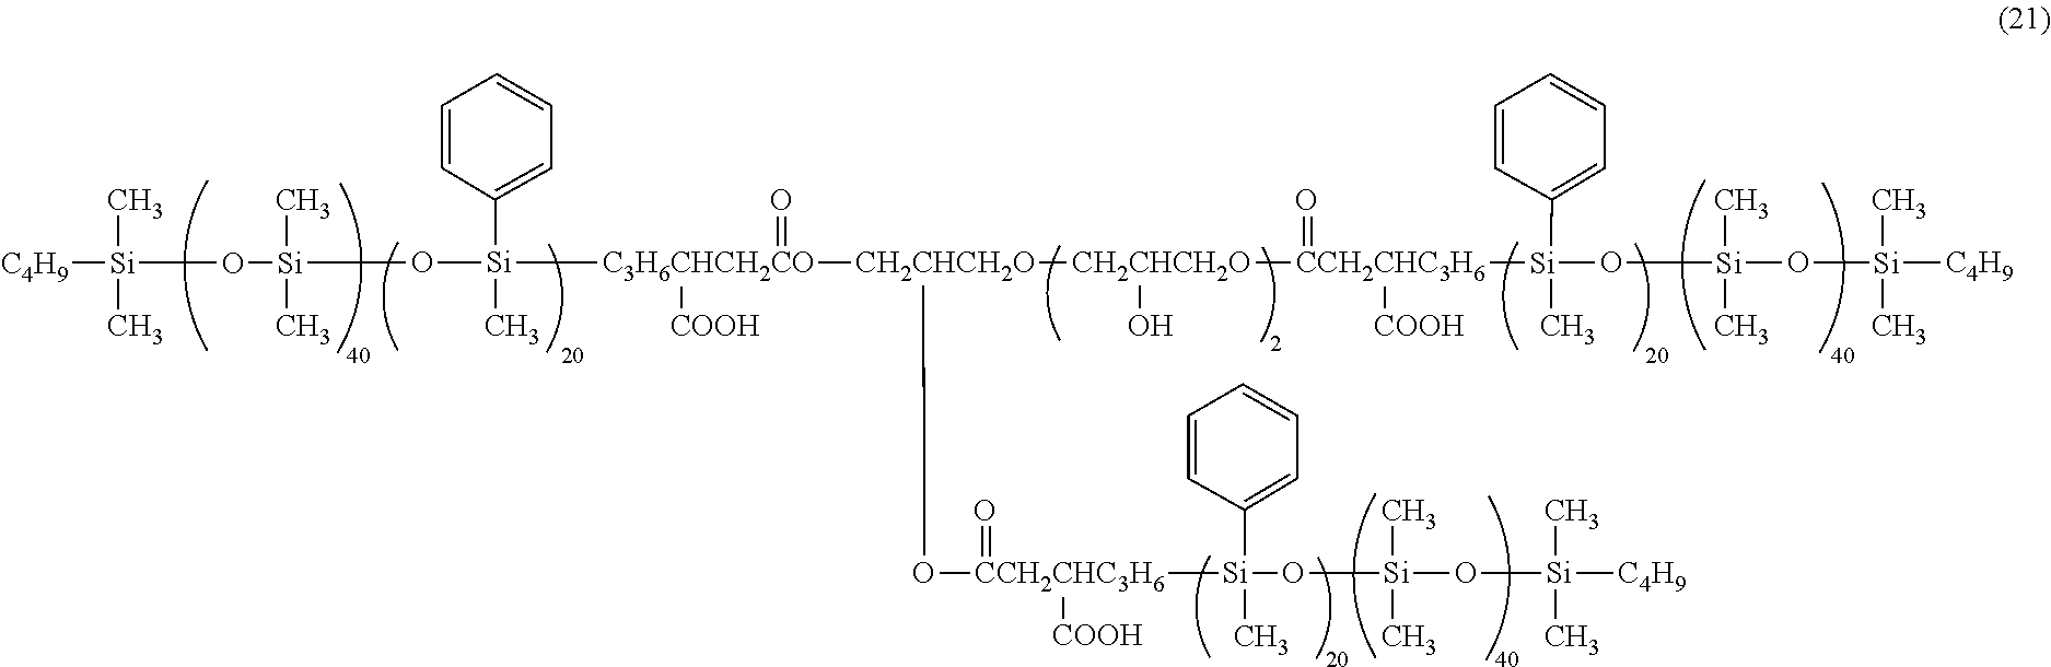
[C3H6CHCH2CO]([Si](O[Si](O[Si]([C4H9])(C)C)(C)C)(C)C1=CC=CC=C1)([COOH])(=O)[CH2CHCH2O]([CH2CHCH2O]([CCH2CHC3H6]([Si](O[Si](O[Si]([C4H9])(C)C)(C)C)(C)C1=CC=CC=C1)(=O)[COOH])O)O[CCH2CHC3H6]([COOH])([Si](O[Si](O[Si]([C4H9])(C)C)(C)C)(C1=CC=CC=C1)C)=O
